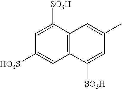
C1([HO3S])=CC2=C(C([SO3H])=C1)C=C(C)C=C2[SO3H]
